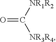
O=C([NR3R4])[NR1R2]
